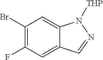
C1(Br)=C(F)C=C2C(=C1)N([THP])N=C2
